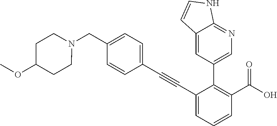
N1(CC2=CC=C(C#CC3=CC=CC(C(O)=O)=C3C3=CN=C4C(=C3)C=CN4)C=C2)CCC(OC)CC1
